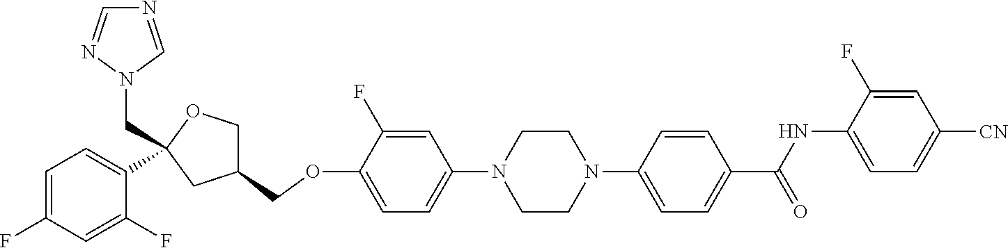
C1=C(F)C(OCC2COC(CN3C=NC=N3)(C3=CC=C(F)C=C3F)C2)=CC=C1N1CCN(C2=CC=C(C(NC3=CC=C([CN])C=C3F)=O)C=C2)CC1
